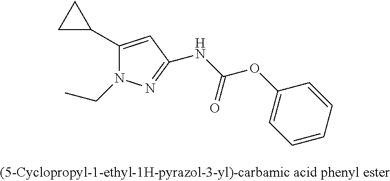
C1(C2CC2)=CC(NC(OC2=CC=CC=C2)=O)=NN1CC
